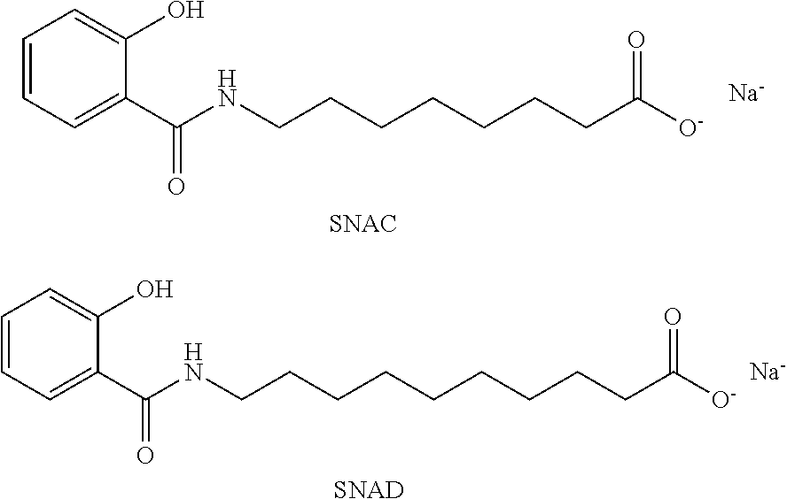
C1=CC=C(C(NCCCCCCCC([O-])=O)=O)C(O)=C1.[Na].C1=CC=C(C(NCCCCCCCCCC([O-])=O)=O)C(O)=C1.[SNAD].[Na]
